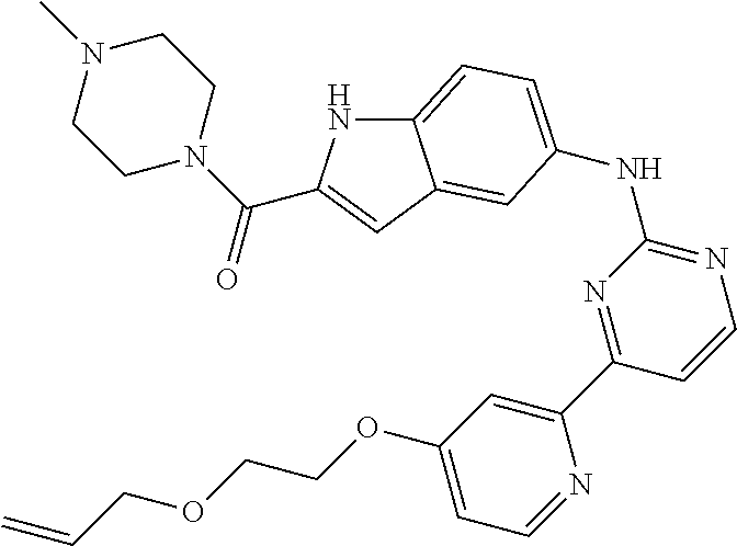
C12=CC=C(NC3=NC=CC(C4=CC(OCCOCC=C)=CC=N4)=N3)C=C1C=C(C(N1CCN(C)CC1)=O)N2
